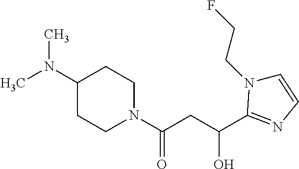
CN(C1CCN(C(CC(O)C2=NC=CN2CCF)=O)CC1)C
